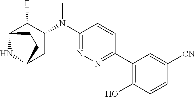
C1(N(C2=NN=C(C3=C(O)C=CC([CN])=C3)C=C2)C)C(F)C2NC(C1)CC2
